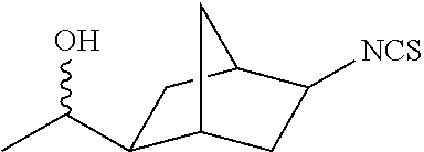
C12CC([NCS])C(CC1C(C)O)C2
